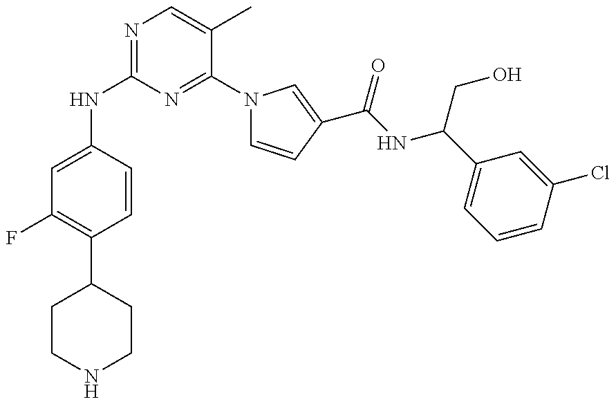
N(C1=NC=C(C)C(N2C=CC(C(=O)NC(CO)C3=CC=CC(Cl)=C3)=C2)=N1)C1=CC(F)=C(C2CCNCC2)C=C1
